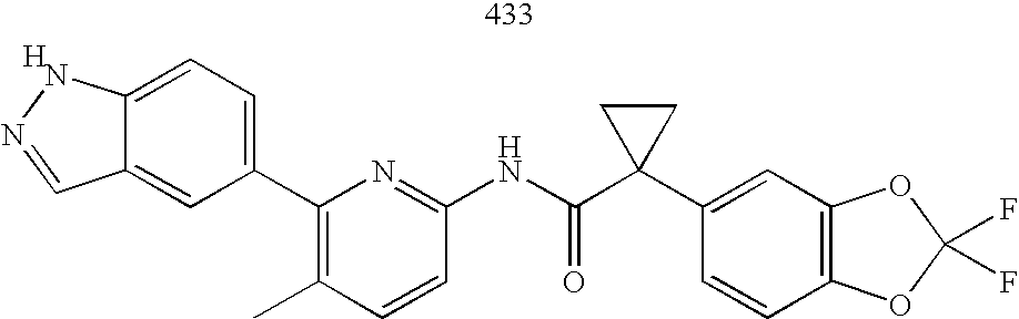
C12=CC=C(C3=C(C)C=CC(NC(C4(C5=CC6=C(C=C5)OC(F)(F)O6)CC4)=O)=N3)C=C1C=NN2.[H]
